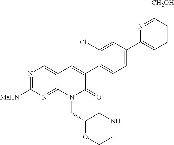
N1=C([MeHN])N=C2C(=C1)C=C(C1=CC=C(C3=CC=CC([CH2OH])=N3)C=C1Cl)C(=O)N2CC1OCCNC1
